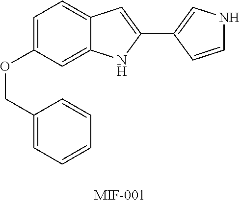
C1(COC2=CC=C3C(=C2)NC(C2=CNC=C2)=C3)=CC=CC=C1
